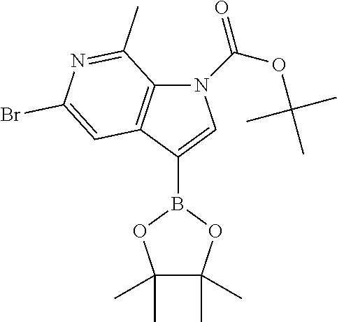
N1(C(OC(C)(C)C)=O)C2=C(C(B3OC(C)(C)C(C)(C)O3)=C1)C=C(Br)N=C2C
